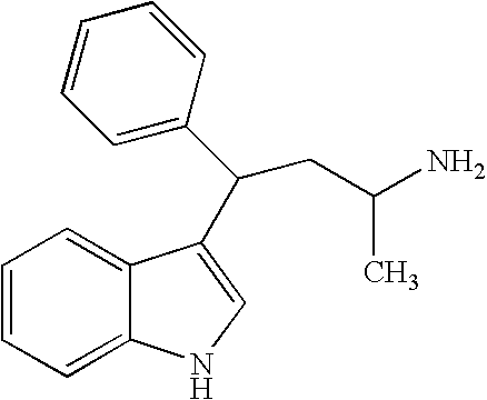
C1=CC=C2C(=C1)C(C(CC(N)C)C1=CC=CC=C1)=CN2
